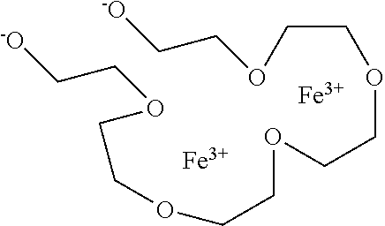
C(OCCOCCOCCOCC[-O])COCC[-O].[Fe].[Fe]
